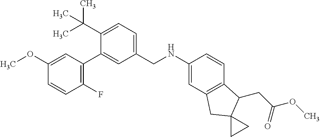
C1(OC)=CC(C2=CC(CNC3=CC4=C(C=C3)C(CC(OC)=O)C3(C4)CC3)=CC=C2C(C)(C)C)=C(F)C=C1
